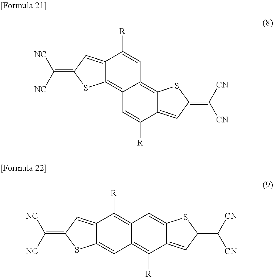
C12=CC(=C([NC])[NC])SC1=C1C(=C3C(=CC(=C([CN])[CN])S3)C([R])=C1)C=C2[R].C12=CC(=C([NC])[NC])SC1=CC1=C([R])C3=CC(=C([CN])[CN])SC3=CC1=C2[R]
